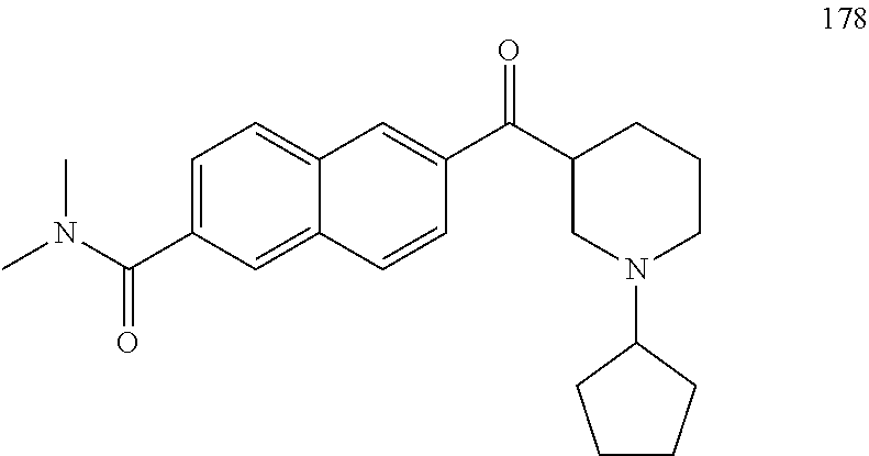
C1=C(C(N(C)C)=O)C=C2C(=C1)C=C(C(C1CN(C3CCCC3)CCC1)=O)C=C2
